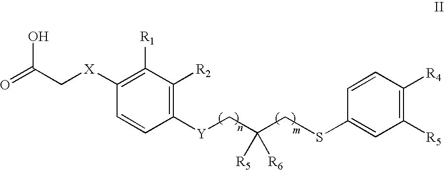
O=C(O)C[X]C1=C([R1])C([R2])=C([Y]CC(CSC2=CC([R5])=C([R4])C=C2)([R5])[R6])C=C1
